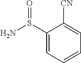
C1(S(N)=O)=CC=CC=C1[CN]
